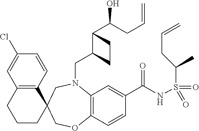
C1=CC(Cl)=CC2=C1C1(CCC2)CN(CC2C(C(O)CC=C)CC2)C2=C(C=CC(C(NS(C(CC=C)C)(=O)=O)=O)=C2)OC1
